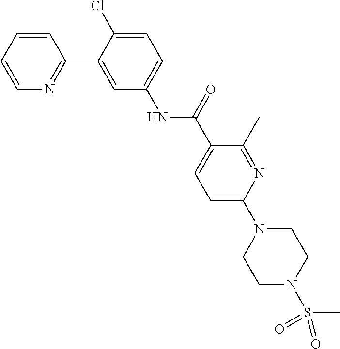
C1=CC=CN=C1C1=CC(NC(C2=CC=C(N3CCN(S(=O)(C)=O)CC3)N=C2C)=O)=CC=C1Cl
